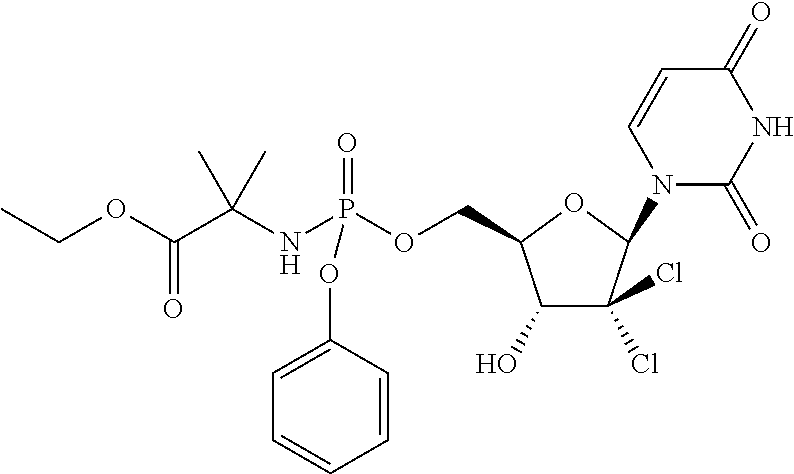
C1=C(OP(=O)(OCC2C(O)C(Cl)(Cl)C(N3C(=O)NC(=O)C=C3)O2)NC(C(OCC)=O)(C)C)C=CC=C1
